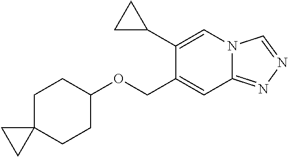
C1C2(CCC(OCC3=CC4=NN=CN4C=C3C3CC3)C1)CC2
